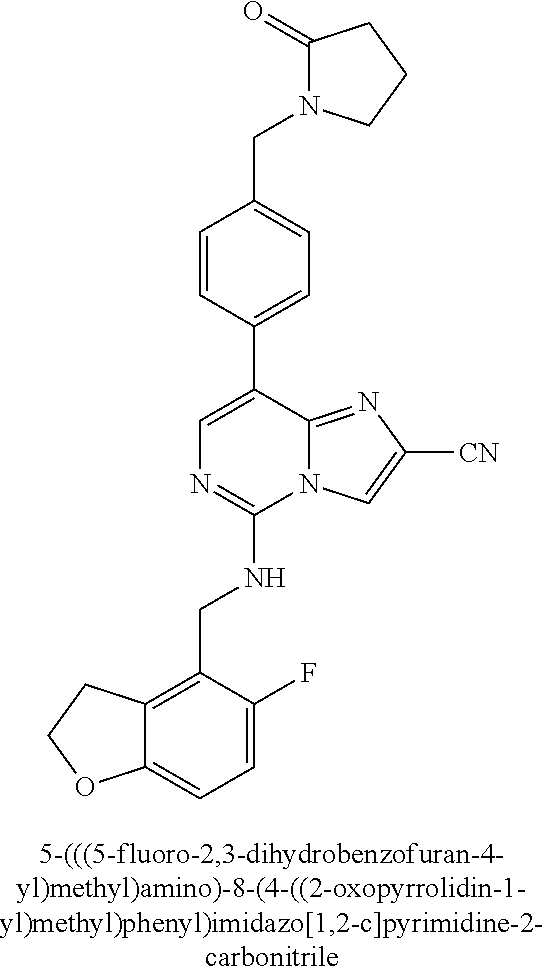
C12=CC=C(F)C(CNC3=NC=C(C4=CC=C(CN5C(=O)CCC5)C=C4)C4=NC([CN])=CN34)=C1CCO2
